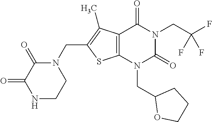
C12=C(N(CC3OCCC3)C(=O)N(CC(F)(F)F)C1=O)SC(CN1C(=O)C(=O)NCC1)=C2C
